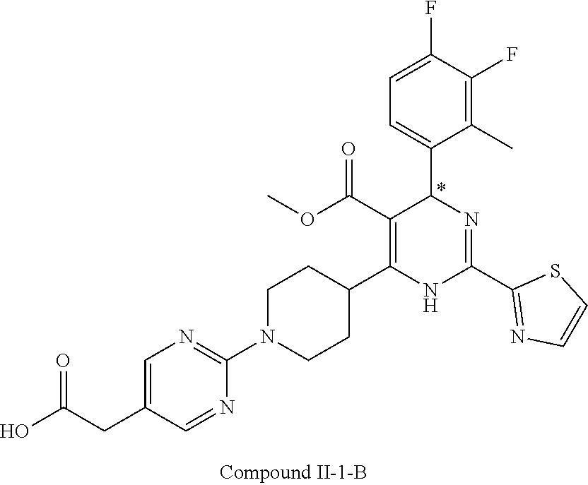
C1(F)=C(C)C(C2N=C(C3=NC=CS3)NC(C3CCN(C4=NC=C(CC(O)=O)C=N4)CC3)=C2C(OC)=O)=CC=C1F
